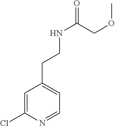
C1=C(Cl)N=CC=C1CCNC(=O)COC
